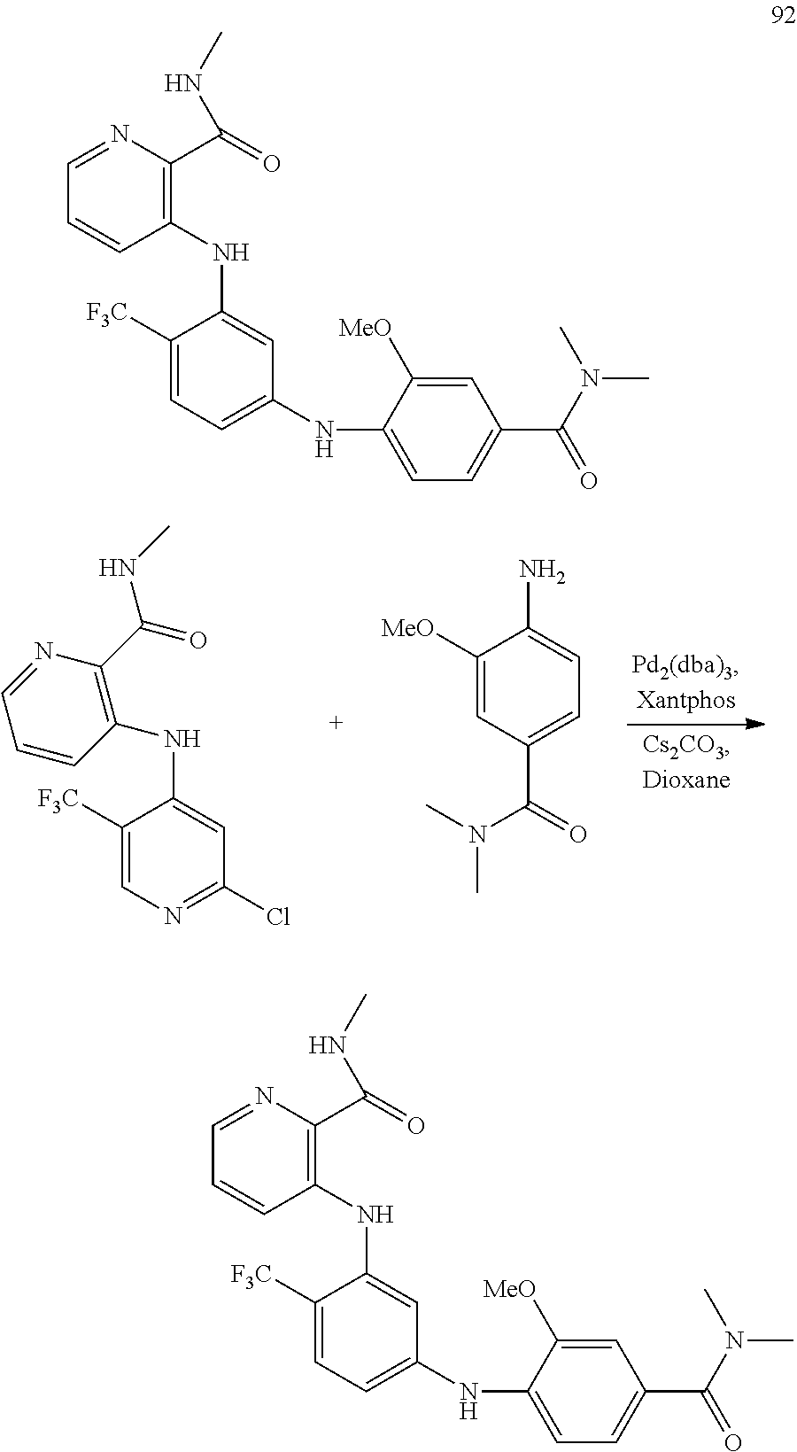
C1(NC2=CC(Cl)=NC=C2[F3C])=C(C(=O)NC)N=CC=C1.C1([MeO])=CC(C(=O)N(C)C)=CC=C1N.C1(NC2=CC(NC3=CC=C(C(N(C)C)=O)C=C3[MeO])=CC=C2[F3C])=C(C(=O)NC)N=CC=C1.C1(NC2=CC(NC3=CC=C(C(N(C)C)=O)C=C3[MeO])=CC=C2[F3C])=C(C(=O)NC)N=CC=C1
